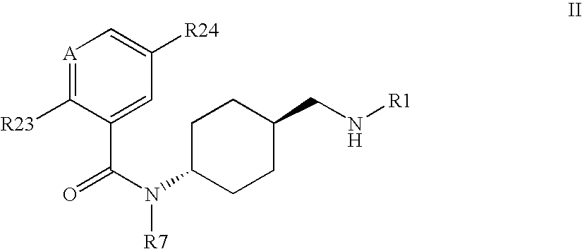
[A]1=C([R23])C(C(N(C2CCC(CN[R1])CC2)[R7])=O)=CC([R24])=C1
